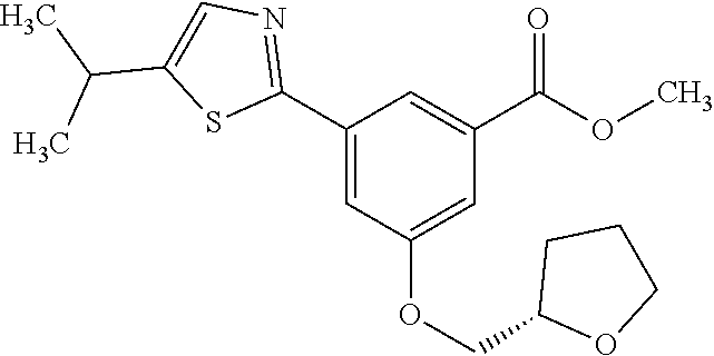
C1(C2=NC=C(C(C)C)S2)=CC(OCC2OCCC2)=CC(C(OC)=O)=C1
